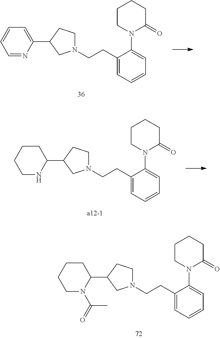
C1(CCN2CCC(C3CCCCN3C(=O)C)C2)=CC=CC=C1N1C(=O)CCCC1.C1(CCN2CCC(C3=CC=CC=N3)C2)=CC=CC=C1N1C(=O)CCCC1.C1(CCN2CCC(C3CCCCN3)C2)=CC=CC=C1N1C(=O)CCCC1
